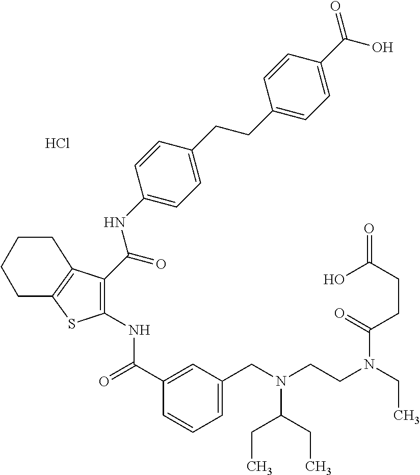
C1(C(=O)NC2=C(C(NC3=CC=C(CCC4=CC=C(C(=O)O)C=C4)C=C3)=O)C3=C(S2)CCCC3)=CC(CN(CCN(CC)C(CCC(=O)O)=O)C(CC)CC)=CC=C1.Cl
